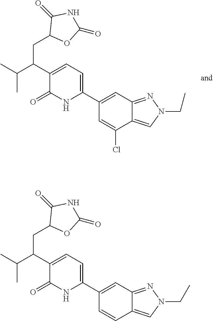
C1(C2=CC=C(C(C(C)C)CC3OC(=O)NC3=O)C(=O)N2)=CC2=NN(CC)C=C2C(Cl)=C1.C1(C2=CC=C(C(C(C)C)CC3OC(=O)NC3=O)C(=O)N2)=CC2=NN(CC)C=C2C=C1
